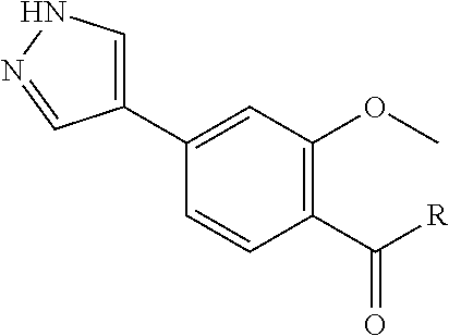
C1=CC(C([R])=O)=C(OC)C=C1C1=CNN=C1
